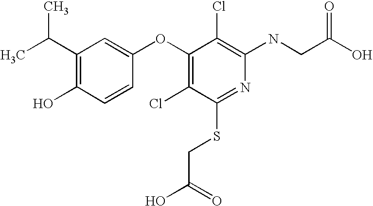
N(C1=C(Cl)C(OC2=CC(C(C)C)=C(O)C=C2)=C(Cl)C(SCC(=O)O)=N1)CC(O)=O
